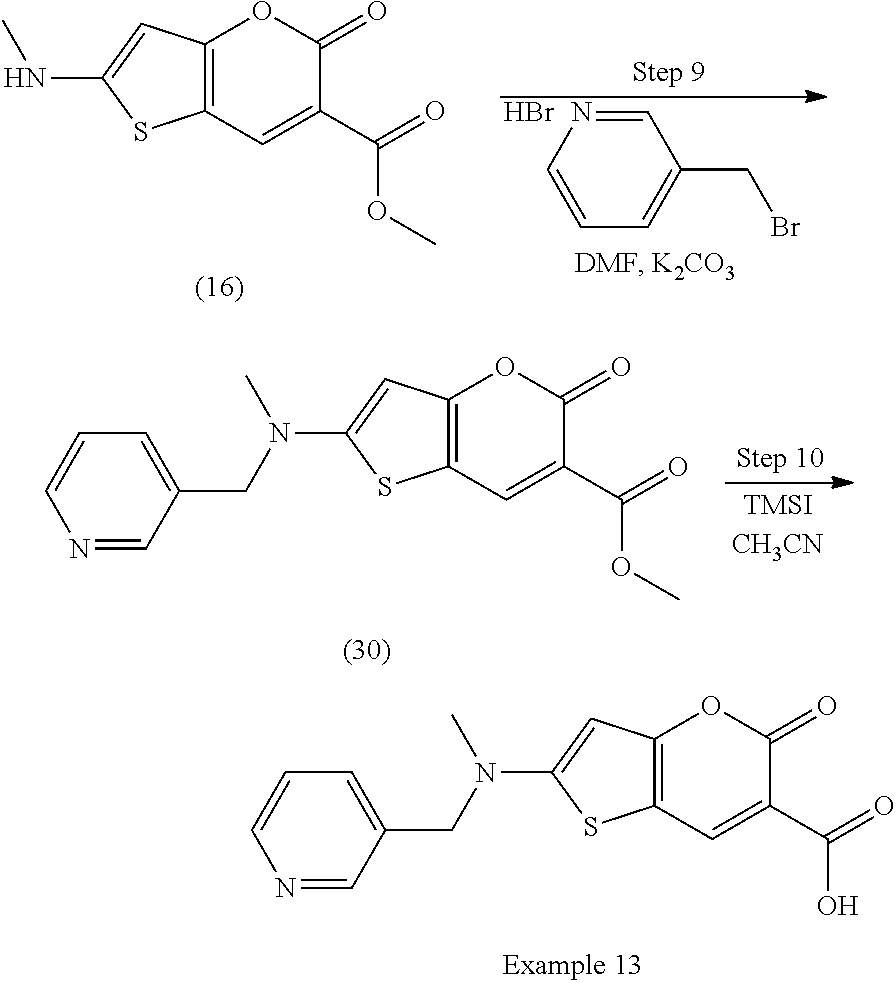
C12=C(C=C(C(=O)O)C(=O)O1)SC(N(C)CC1=CC=CN=C1)=C2.C12=C(C=C(C(=O)OC)C(=O)O1)SC(NC)=C2.C1=NC=CC=C1CBr.Br.C12=C(C=C(C(=O)OC)C(=O)O1)SC(N(CC1=CC=CN=C1)C)=C2
